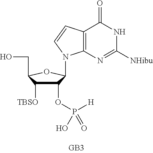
C1(OP([H])(O)=O)C([TBSO])C(CO)OC1N1C2=C(C(=O)NC([NHibu])=N2)C=C1
